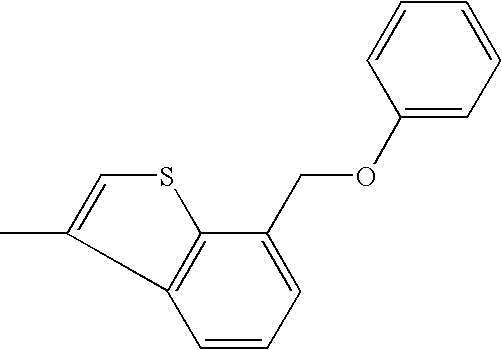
O(CC1=CC=CC2=C1SC=C2C)C1=CC=CC=C1
